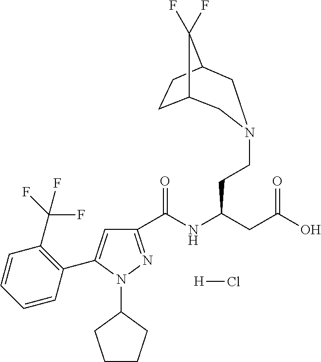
C1(C(NC(CCN2CC3CCC(C3(F)F)C2)CC(=O)O)=O)=NN(C2CCCC2)C(C2=C(C(F)(F)F)C=CC=C2)=C1.[H]Cl
